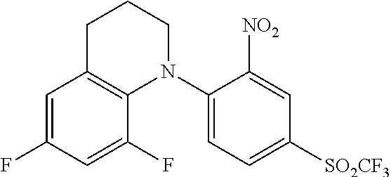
C1=C(F)C=C(F)C2=C1CCCN2C1=CC=C([SO2CF3])C=C1[NO2]
